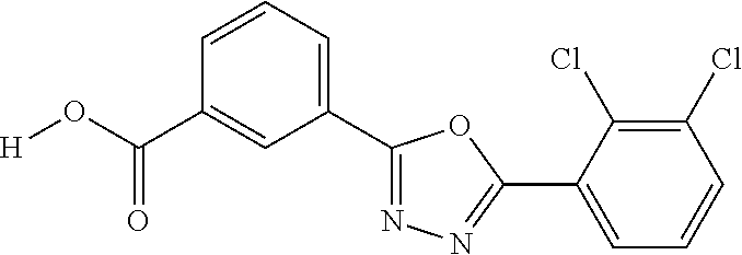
[H]OC(=O)C1=CC(C2=NN=C(C3=CC=CC(Cl)=C3Cl)O2)=CC=C1
